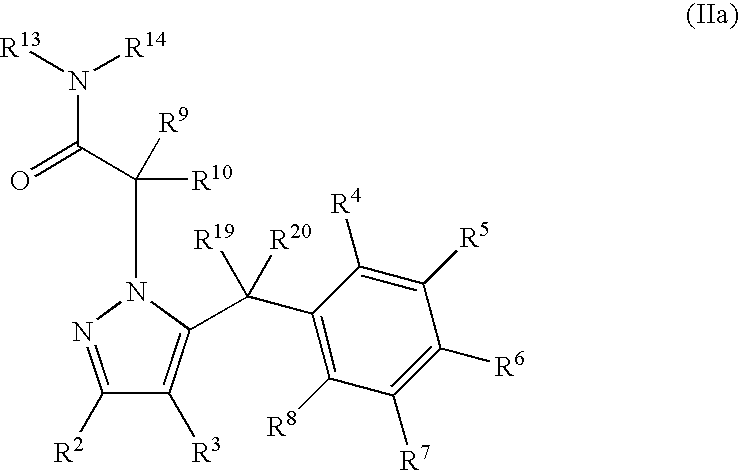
C1(C(C2=C([R3])C([R2])=NN2C(C(N([R13])[R14])=O)([R9])[R10])([R19])[R20])=C([R8])C([R7])=C([R6])C([R5])=C1[R4]
